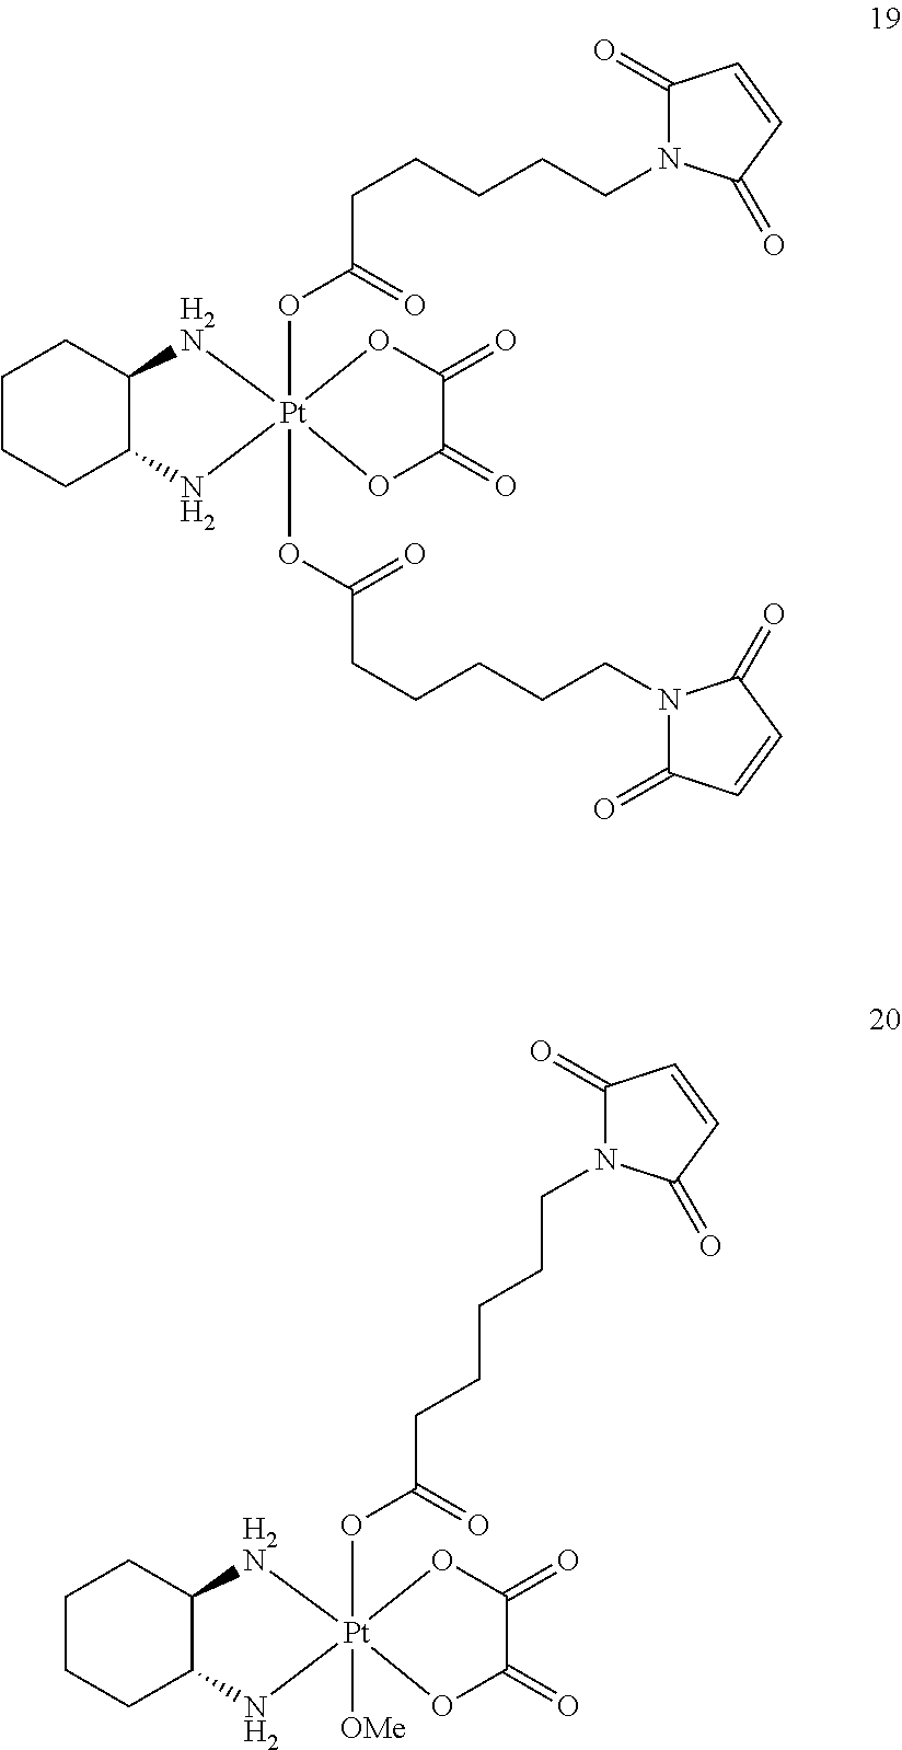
C1CCC2C(C1)[H2N][Pt]1(OC(CCCCCN3C(=O)C=CC3=O)=O)(OC(CCCCCN3C(=O)C=CC3=O)=O)(N2)OC(=O)C(=O)O1.C1CCC2C(C1)[H2N][Pt]1(OC(CCCCCN3C(=O)C=CC3=O)=O)([OMe])(N2)OC(=O)C(=O)O1
